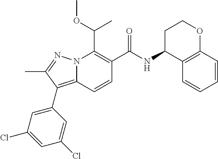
O(C(C1=C(C(NC2C3=C(C=CC=C3)OCC2)=O)C=CC2=C(C3=CC(Cl)=CC(Cl)=C3)C(C)=NN12)C)C
